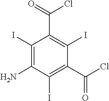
NC1=C(I)C(C(=O)Cl)=C(I)C(C(Cl)=O)=C1I
